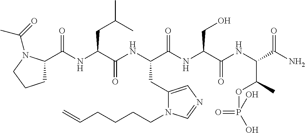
C(NC(C(NC(C(NC(C(NC(C(N)=O)C(C)OP(O)(=O)O)=O)CO)=O)CC1=CN=CN1CCCCC=C)=O)CC(C)C)(=O)C1CCCN1C(=O)C
